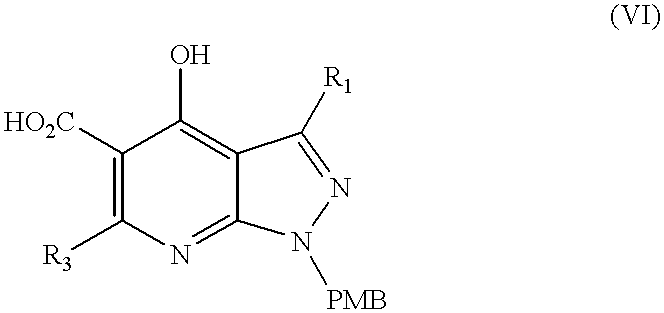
C1([HO2C])=C([R3])N=C2C(=C1O)C([R1])=NN2[PMB]
